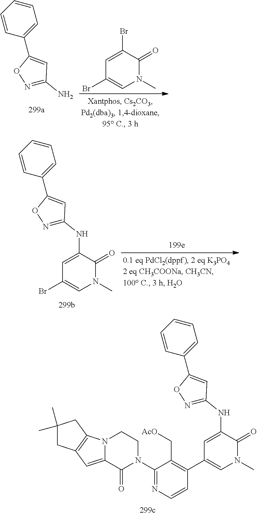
C1=C(Br)C(=O)N(C)C=C1Br.C1=CC=CC(C2=CC(N)=NO2)=C1.C1=CC=CC(C2=CC(NC3=CC(Br)=CN(C)C3=O)=NO2)=C1.C1=CC=CC(C2=CC(NC3=CC(C4=C(C[AcO])C(N5CCN6C(=CC7=C6CC(C)(C)C7)C5=O)=NC=C4)=CN(C)C3=O)=NO2)=C1
